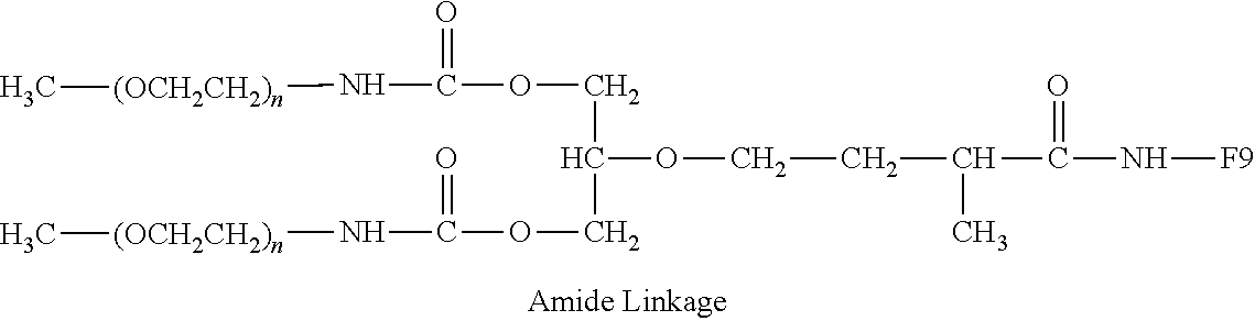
N(C(=O)C(CCOC(COC(N[(OCH2CH2)n]C)=O)COC(N[(OCH2CH2)n]C)=O)C)[F9]
